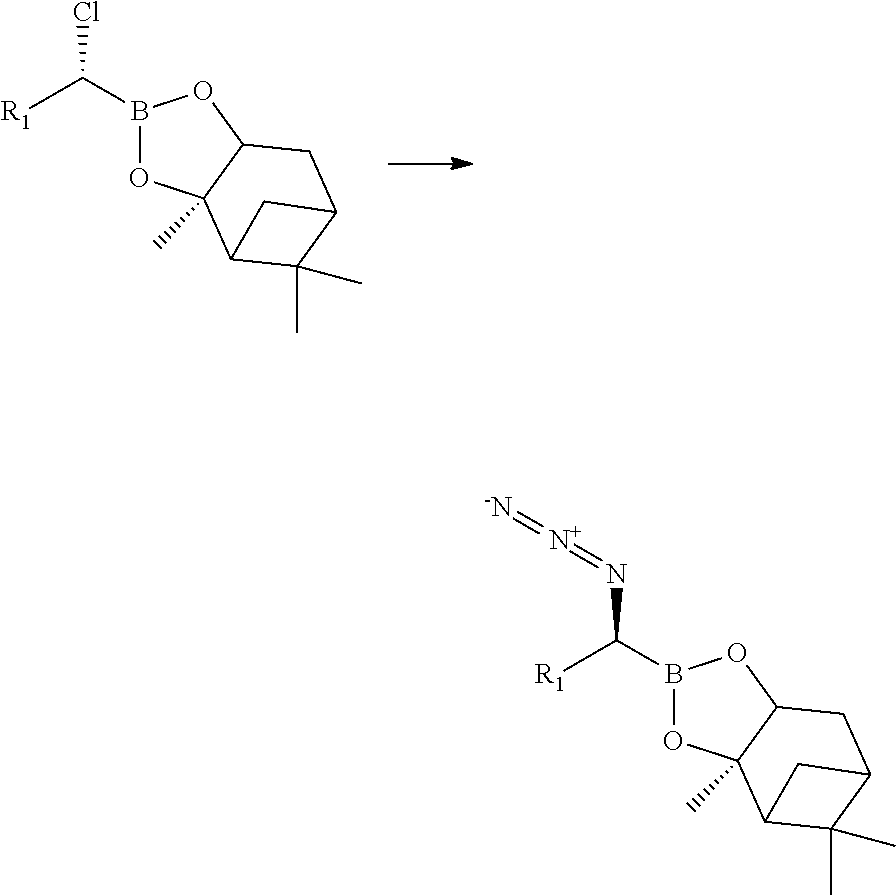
B1(C([R1])Cl)OC2(C)C(O1)CC1C(C)(C)C2C1.B1(C([R1])N=[N+]=[-N])OC2(C)C(O1)CC1C(C)(C)C2C1
